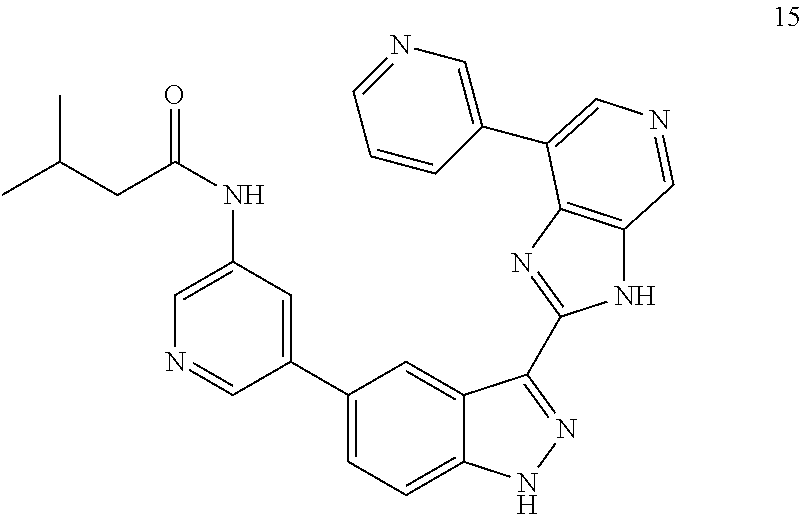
C1(C2=CC(NC(=O)CC(C)C)=CN=C2)=CC=C2C(=C1)C(C1=NC3=C(N1)C=NC=C3C1=CN=CC=C1)=NN2
